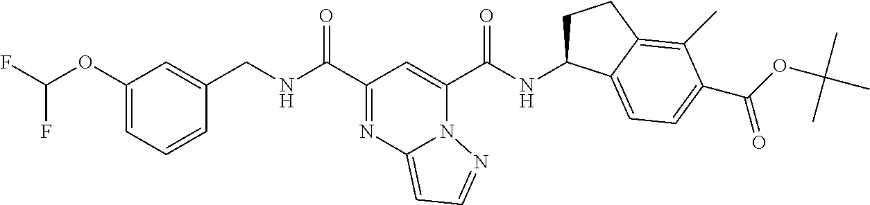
C1(OC(F)F)=CC=CC(CNC(C2=NC3=CC=NN3C(C(NC3CCC4=C(C)C(C(OC(C)(C)C)=O)=CC=C34)=O)=C2)=O)=C1
